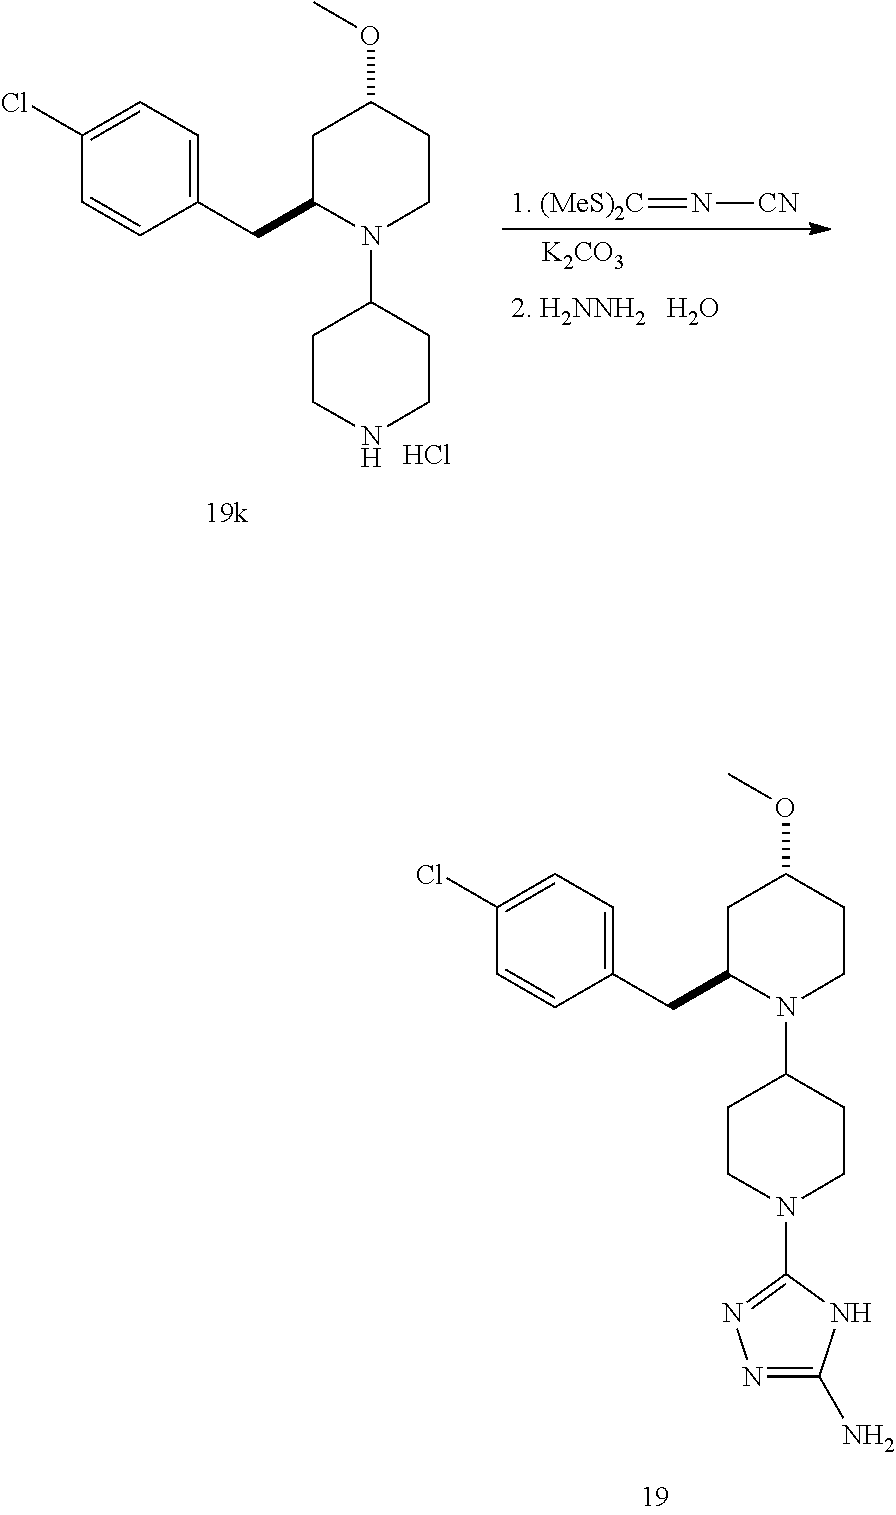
N1CCC(N2CCC(OC)CC2CC2=CC=C(Cl)C=C2)CC1.Cl.[1. (MeS)2C]=N[CN].[K2CO3].O.N1=C(N)NC(N2CCC(N3CCC(OC)CC3CC3=CC=C(Cl)C=C3)CC2)=N1
